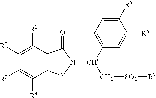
C12=C(C([R1])=C([R2])C([R3])=C1[R4])C(=O)N([CH*](C1=CC=C([R5])C([R6])=C1)C[SO2][R7])[Y]2
